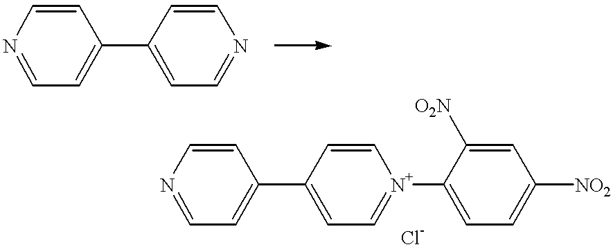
C1=NC=CC(C2=CC=NC=C2)=C1.C1=NC=CC(C2=CC=[N+](C3=CC=C([NO2])C=C3[O2N])C=C2)=C1
